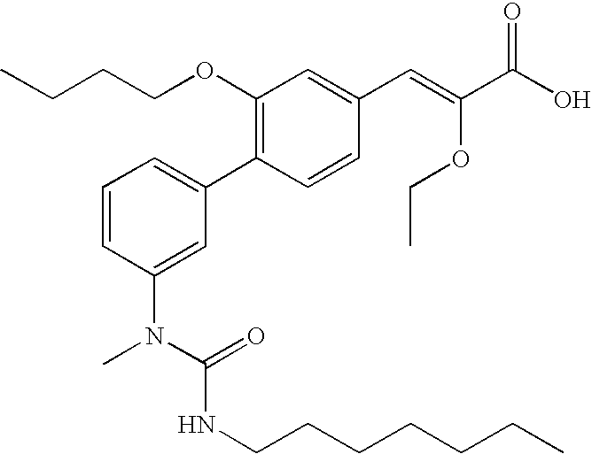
CCCCOC1=C(C2=CC=CC(N(C(NCCCCCCC)=O)C)=C2)C=CC(C=C(C(O)=O)OCC)=C1
